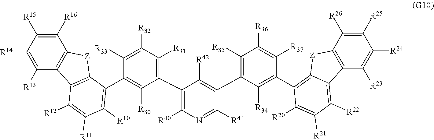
C1(C2=C([R31])C([R32])=C([R33])C(C3=C([R10])C([R11])=C([R12])C4=C3[Z]C3=C4C([R13])=C([R14])C([R15])=C3[R16])=C2[R30])=C([R40])N=C([R44])C(C2=C([R35])C([R36])=C([R37])C(C3=C4[Z]C5=C(C([R23])=C([R24])C([R25])=C5[R26])C4=C([R22])C([R21])=C3[R20])=C2[R34])=C1[R42]
